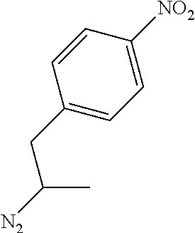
C1(CC([N2])C)=CC=C([NO2])C=C1
